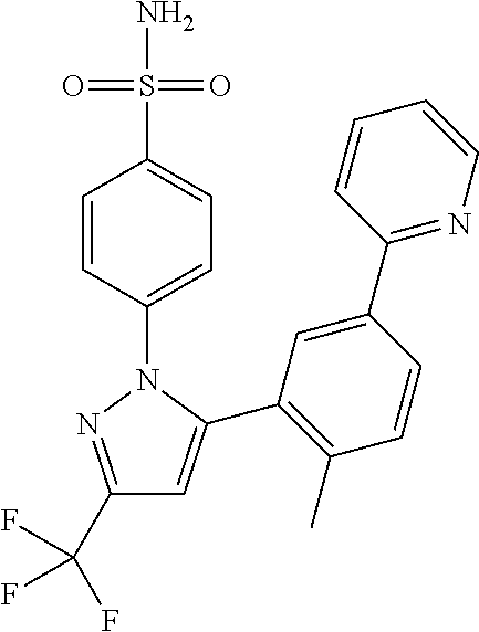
C1(C(F)(F)F)=NN(C2=CC=C(S(N)(=O)=O)C=C2)C(C2=C(C)C=CC(C3=NC=CC=C3)=C2)=C1
